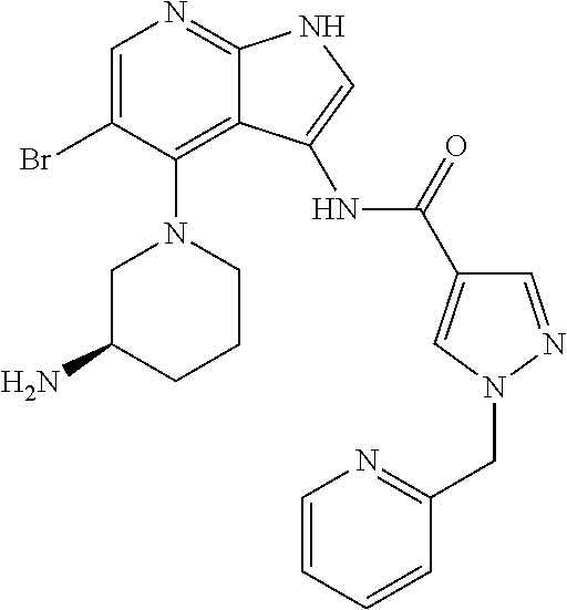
C1=C(Br)C(N2CC(N)CCC2)=C2C(=N1)NC=C2NC(C1=CN(CC2=NC=CC=C2)N=C1)=O
